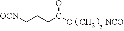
C(CC(=O)OC[NCO])C[OCN]
